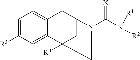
C12=CC=C([R3])C=C1C1([R4])CC(C2)N(C(N([R2])[R1])=[X])C1
